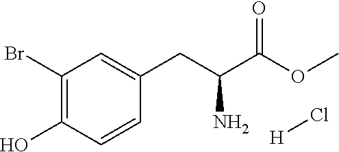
C1(Br)=C(O)C=CC(CC(C(OC)=O)N)=C1.[H]Cl
